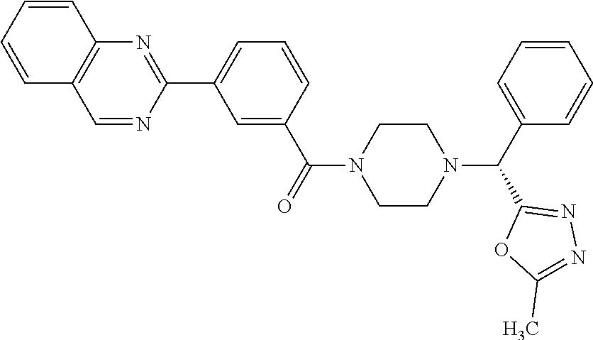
C1=C(C(=O)N2CCN(C(C3=CC=CC=C3)C3=NN=C(C)O3)CC2)C=CC=C1C1=NC2=C(C=N1)C=CC=C2
